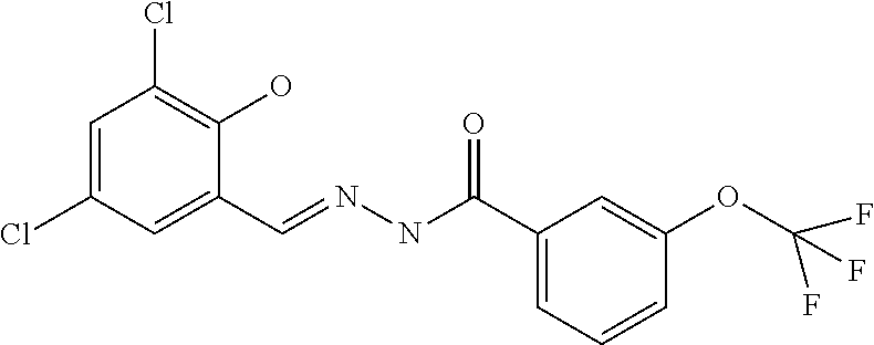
C1=C(Cl)C=C(C=NNC(C2=CC=CC(OC(F)(F)F)=C2)=O)C(O)=C1Cl
